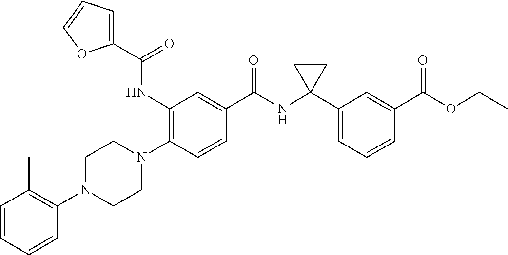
C1=CC=CC(N2CCN(C3=C(NC(C4=CC=CO4)=O)C=C(C(NC4(C5=CC=CC(C(OCC)=O)=C5)CC4)=O)C=C3)CC2)=C1C
